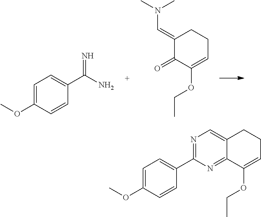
C1=C(OC)C=CC(C(N)=N)=C1.C1(=CN(C)C)C(=O)C(OCC)=CCC1.C1=C(OC)C=CC(C2=NC=C3C(=N2)C(OCC)=CCC3)=C1
